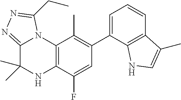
C1(C2=CC=CC3=C2NC=C3C)=C(C)C2=C(C(F)=C1)NC(C)(C)C1=NN=C(CC)N21
